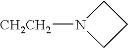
C1N([CH2CH2])CC1
